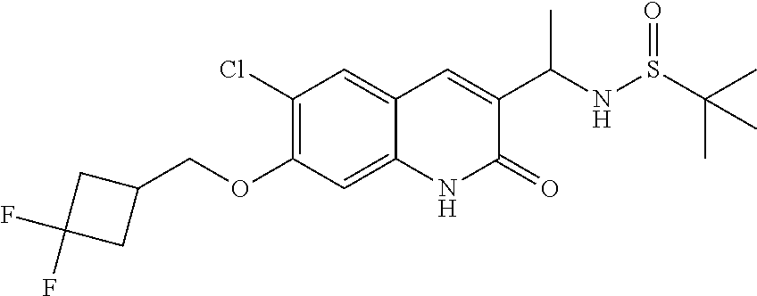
C1(Cl)=C(OCC2CC(F)(F)C2)C=C2C(=C1)C=C(C(NS(C(C)(C)C)=O)C)C(=O)N2
